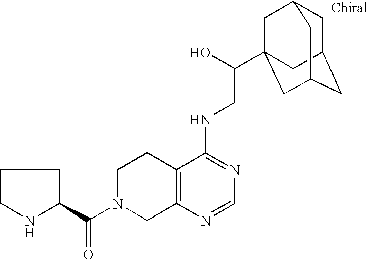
C1C(C(=O)N2CC3=C(CC2)C(NCC(O)C24CC5CC(CC(C2)C5)C4)=NC=N3)NCC1
